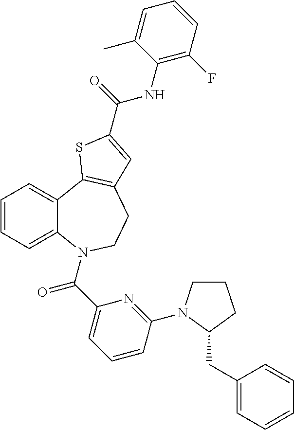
C1=CC=C2C(=C1)C1=C(CCN2C(C2=CC=CC(N3CCCC3CC3=CC=CC=C3)=N2)=O)C=C(C(=O)NC2=C(F)C=CC=C2C)S1
